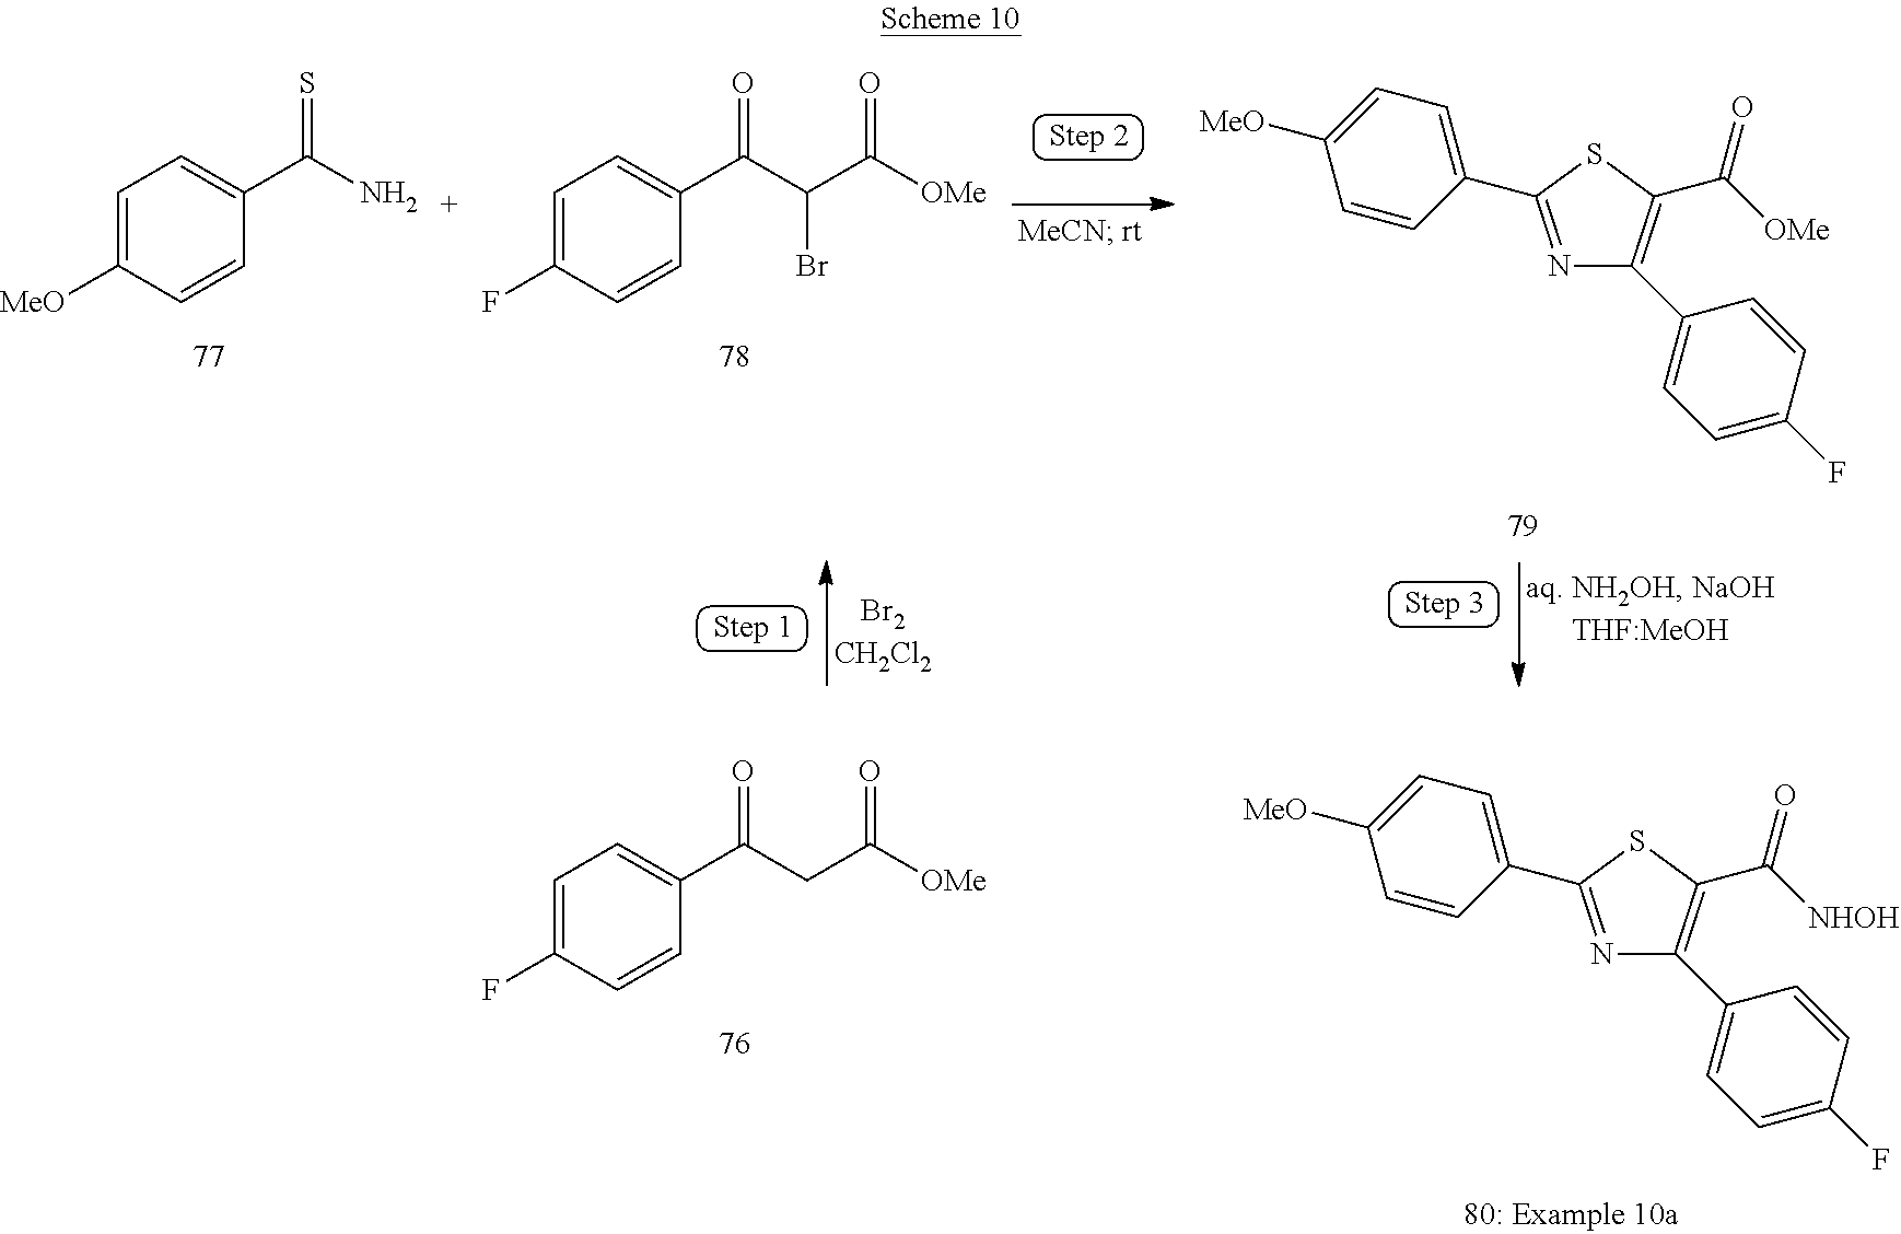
C1=C([MeO])C=CC(C(N)=S)=C1.C1=C(F)C=CC(C(C(C([OMe])=O)Br)=O)=C1.N1=C(C2=CC=C([MeO])C=C2)SC(C([OMe])=O)=C1C1=CC=C(F)C=C1.N1=C(C2=CC=C([MeO])C=C2)SC(C([NHOH])=O)=C1C1=CC=C(F)C=C1.C1=C(F)C=CC(C(CC([OMe])=O)=O)=C1
